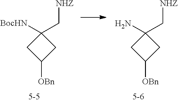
C1([BocHN])(C[NHZ])CC([OBn])C1.C1(N)(C[NHZ])CC([OBn])C1
